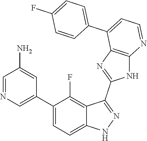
C1=NC=C(C2=CC=C3C(=C2F)C(C2=NC4=C(N2)N=CC=C4C2=CC=C(F)C=C2)=NN3)C=C1N
